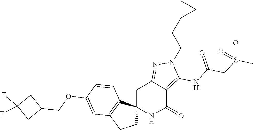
C12(NC(=O)C3=C(NC(CS(C)(=O)=O)=O)N(CCC4CC4)N=C3C1)CCC1=C2C=CC(OCC2CC(F)(F)C2)=C1
